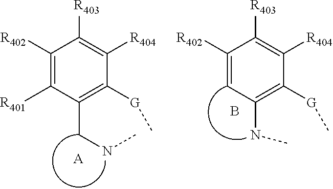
C1([R402])=C([R401])C(CNC)=C([G]C)C([R404])=C1[R403].[A].C1([R402])=CC(NC)=C([G]C)C([R404])=C1[R403].B
